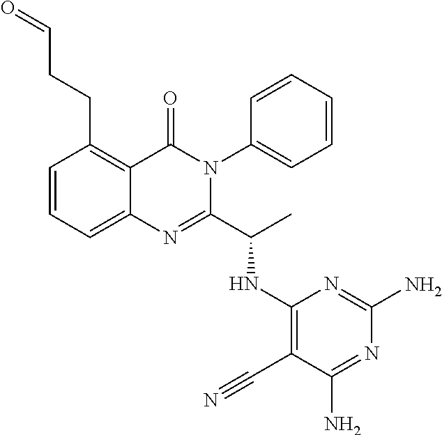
C1=CC=C2C(=C1CCC=O)C(=O)N(C1=CC=CC=C1)C(C(C)NC1=C(C#N)C(N)=NC(N)=N1)=N2
